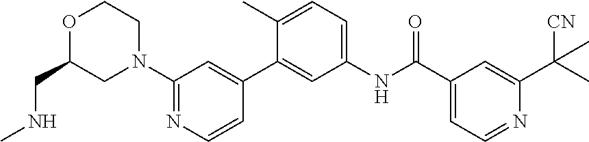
O1C(CNC)CN(C2=NC=CC(C3=CC(NC(C4=CC=NC(C(C)([CN])C)=C4)=O)=CC=C3C)=C2)CC1
